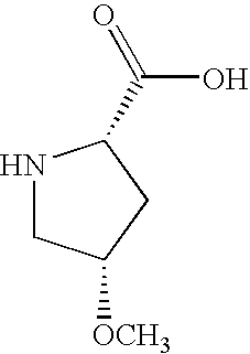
N1CC([OCH3])CC1C(=O)O
